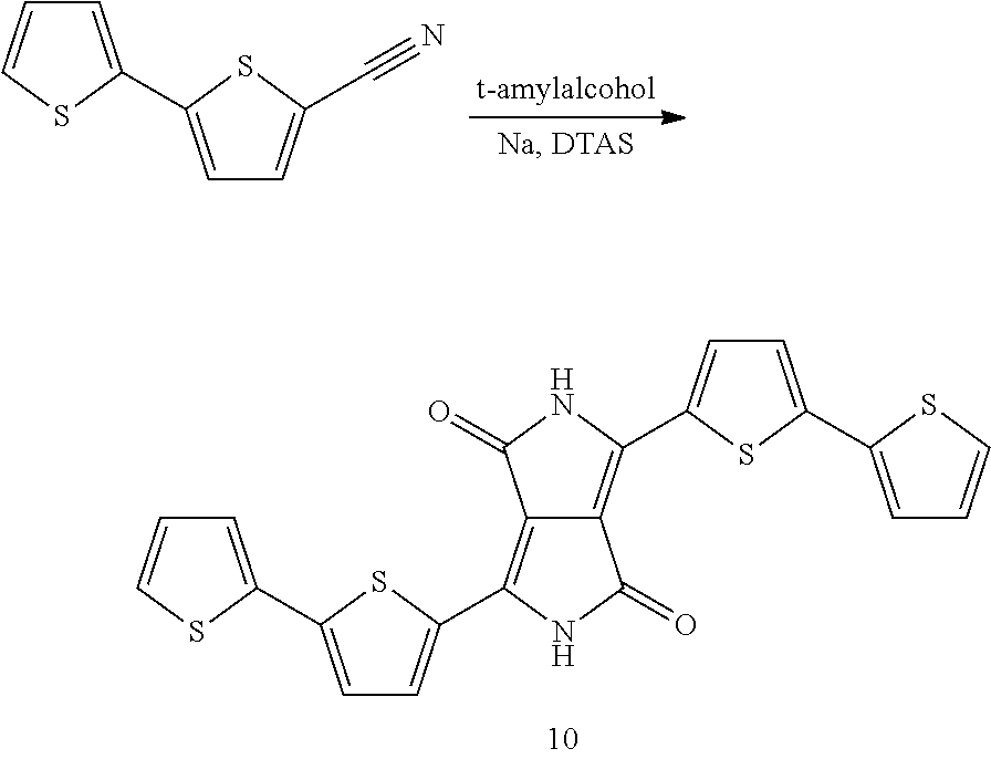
C1=C(C2=CC=C(C3=C4C(=C(C5=CC=C(C6=CC=CS6)S5)NC4=O)C(=O)N3)S2)SC=C1.C1=C(C2=CC=C(C#N)S2)SC=C1
